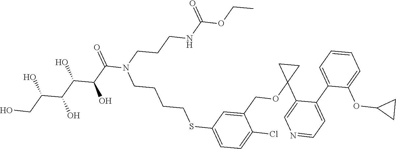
C1(COC2(C3=CN=CC=C3C3=CC=CC=C3OC3CC3)CC2)=CC(SCCCCN(C(C(C(C(C(CO)O)O)O)O)=O)CCCNC(OCC)=O)=CC=C1Cl
